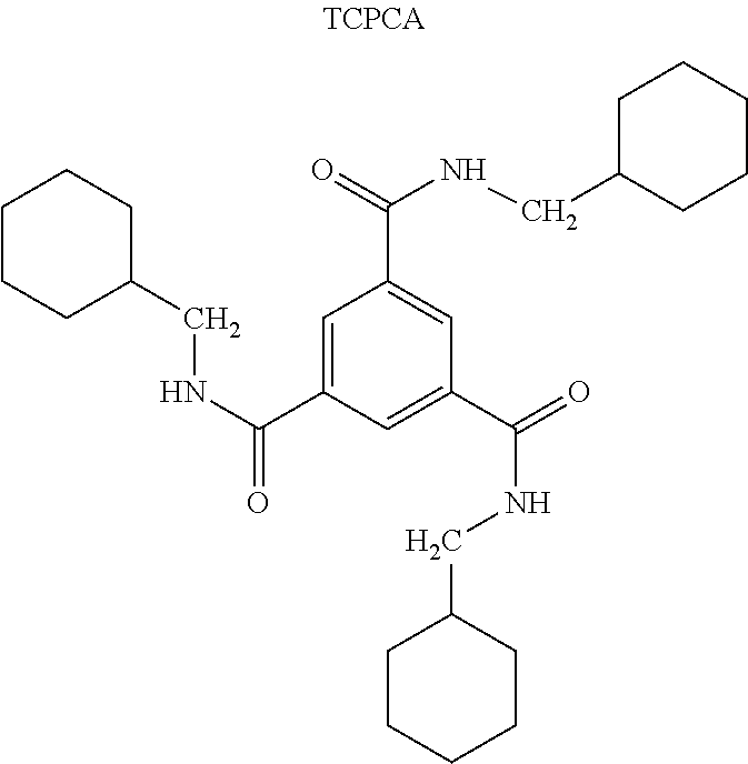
C1CCC(CNC(=O)C2=CC(C(=O)NCC3CCCCC3)=CC(C(=O)NCC3CCCCC3)=C2)CC1
